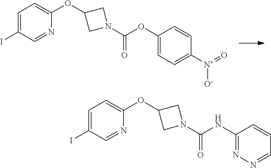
C1(I)=CC=C(OC2CN(C(=O)OC3=CC=C([N+](=O)[O-])C=C3)C2)N=C1.C1(I)=CC=C(OC2CN(C(=O)NC3=NN=CC=C3)C2)N=C1
